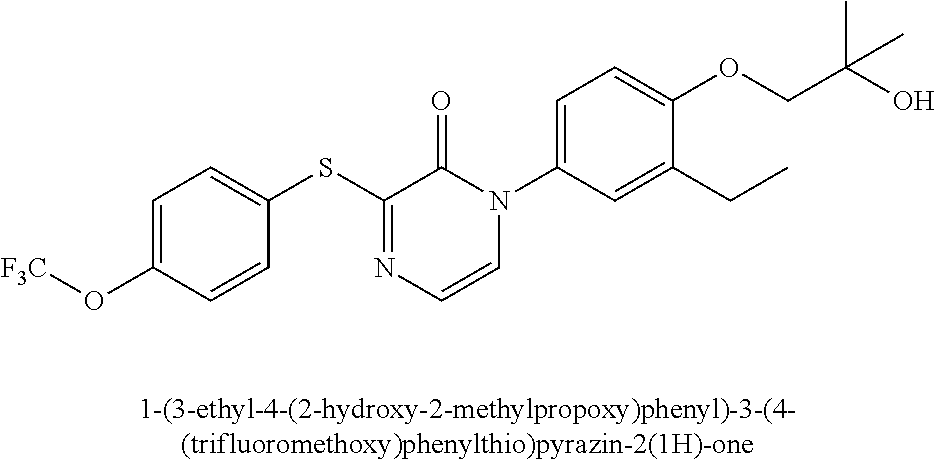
[F3C]OC1=CC=C(SC2=NC=CN(C3=CC=C(OCC(O)(C)C)C(CC)=C3)C2=O)C=C1
